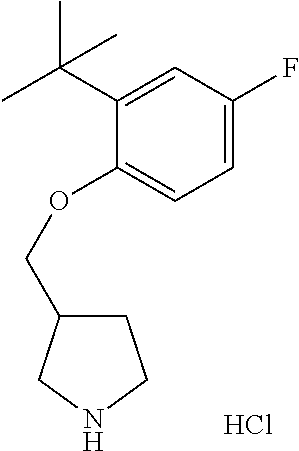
C1C(COC2=CC=C(F)C=C2C(C)(C)C)CNC1.Cl
